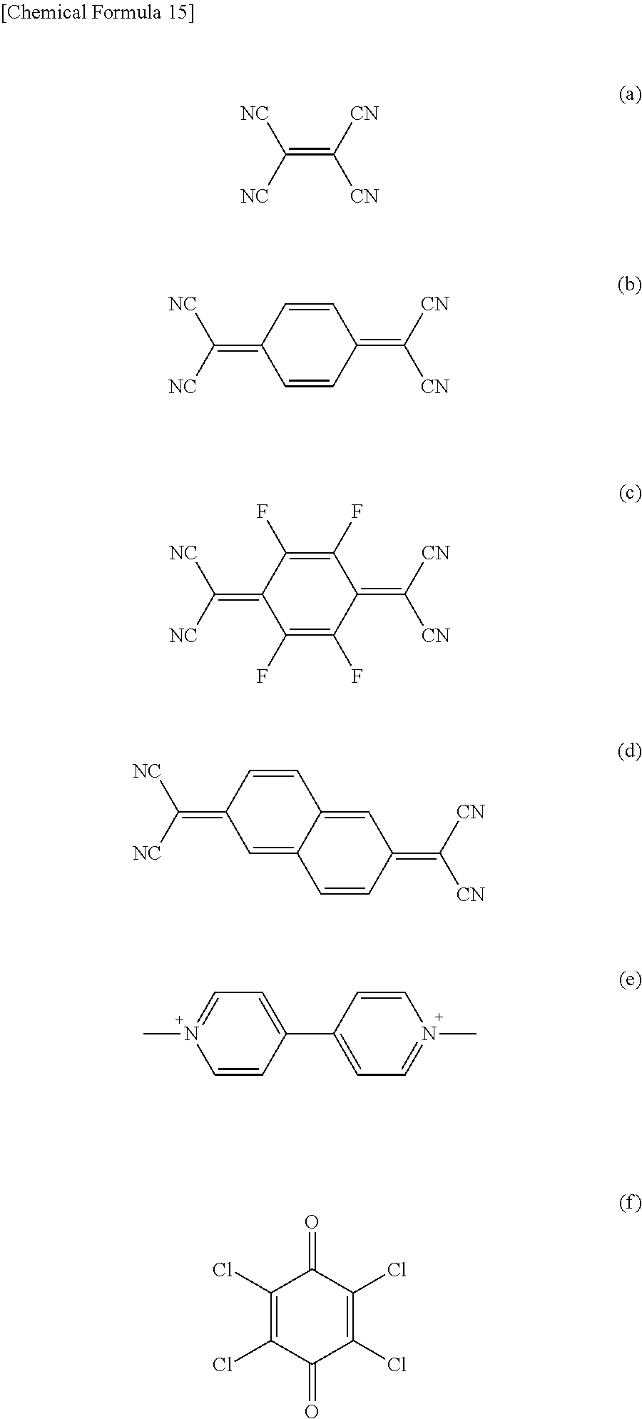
C(=C([CN])[CN])([NC])[NC].C1(F)=C(F)C(=C([CN])[CN])C(F)=C(F)C1=C([NC])[NC].C1=CC(=C([CN])[CN])C=CC1=C([NC])[NC].C1=C2C(=CC(=C([CN])[CN])C=C2)C=CC1=C([NC])[NC].C1(C2=CC=N(C)C=C2)=CC=N(C)C=C1.C1(Cl)=C(Cl)C(=O)C(Cl)=C(Cl)C1=O
